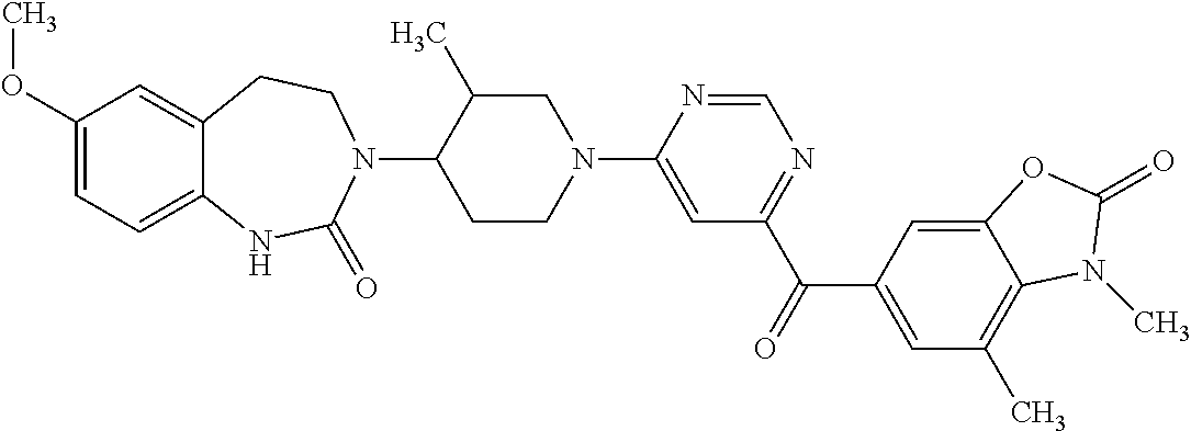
C1(C)C(N2C(=O)NC3=CC=C(OC)C=C3CC2)CCN(C2=CC(C(C3=CC(C)=C4C(=C3)OC(=O)N4C)=O)=NC=N2)C1
